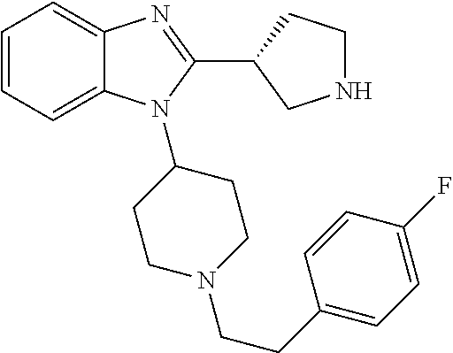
C1=CC=C2C(=C1)N=C(C1CNCC1)N2C1CCN(CCC2=CC=C(F)C=C2)CC1
